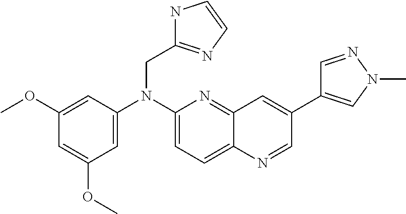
C1=C(N(C2=CC=C3C(=N2)C=C(C2=CN(C)N=C2)C=N3)CC2=NC=CN2)C=C(OC)C=C1OC
